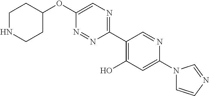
C1(OC2=CN=C(C3=C(O)C=C(N4C=CN=C4)N=C3)N=N2)CCNCC1
